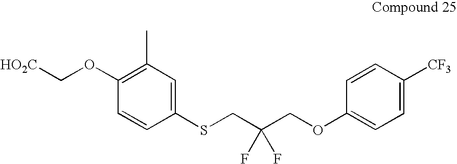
[HO2C]COC1=C(C)C=C(SCC(COC2=CC=C([CF3])C=C2)(F)F)C=C1
